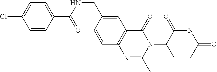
C1=C(CNC(C2=CC=C(Cl)C=C2)=O)C=CC2=C1C(=O)N(C1CCC(=O)NC1=O)C(C)=N2
